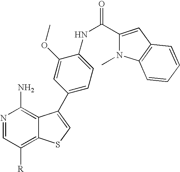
N1=CC([R])=C2C(=C1N)C(C1=CC=C(NC(C3=CC4=C(N3C)C=CC=C4)=O)C(OC)=C1)=CS2
